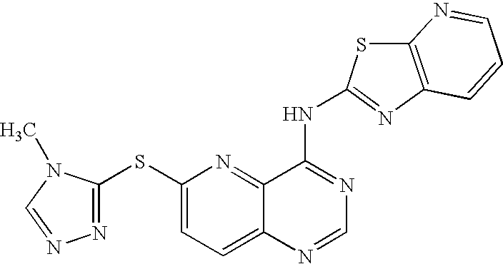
S(C1=CC=C2C(=N1)C(NC1=NC3=C(S1)N=CC=C3)=NC=N2)C1=NN=CN1C
